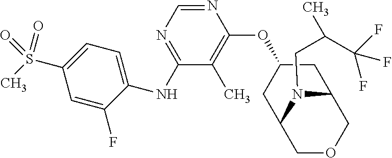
C1=C(F)C(NC2=NC=NC(OC3CC4COCC(C3)N4CC(C(F)(F)F)C)=C2C)=CC=C1S(C)(=O)=O
